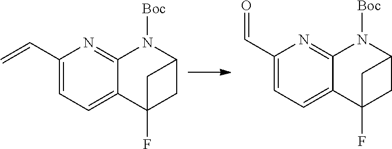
C1(C=O)=CC=C2C(=N1)N([Boc])C1CC2(F)C1.C1(C=C)=CC=C2C(=N1)N([Boc])C1CC2(F)C1
